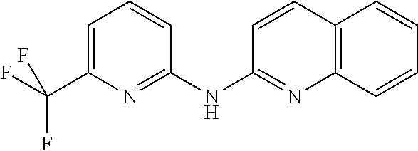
C1=C(C(F)(F)F)N=C(NC2=NC3=C(C=C2)C=CC=C3)C=C1
